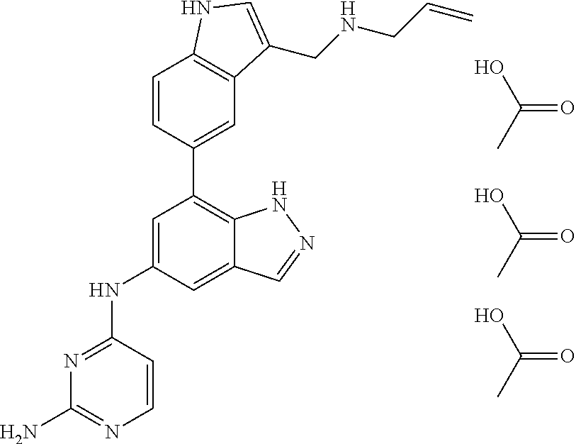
OC(C)=O.C1=C(NC2=NC(N)=NC=C2)C=C2C(=C1C1=CC3=C(C=C1)NC=C3CNCC=C)NN=C2.OC(C)=O.OC(C)=O
